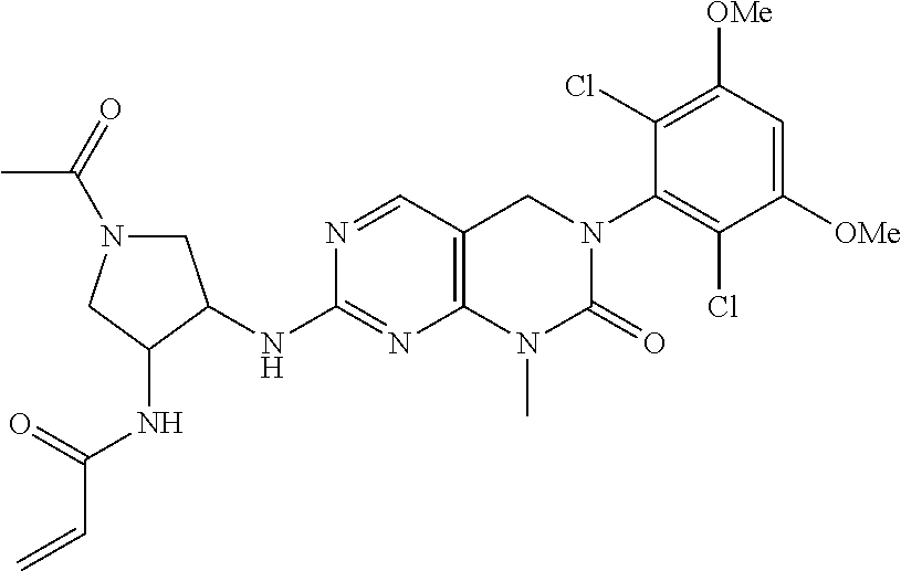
N(C1=NC2=C(C=N1)CN(C1=C(Cl)C([OMe])=CC([OMe])=C1Cl)C(=O)N2C)C1C(NC(C=C)=O)CN(C(C)=O)C1
